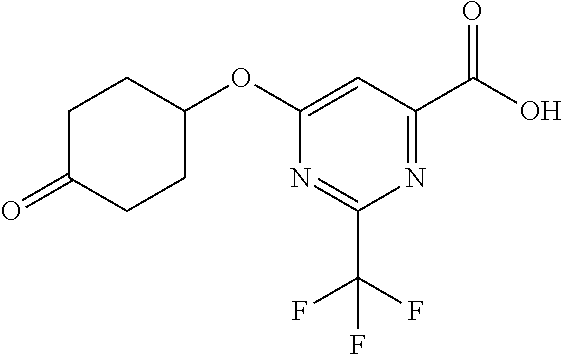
C1C(=O)CCC(OC2=CC(C(O)=O)=NC(C(F)(F)F)=N2)C1
